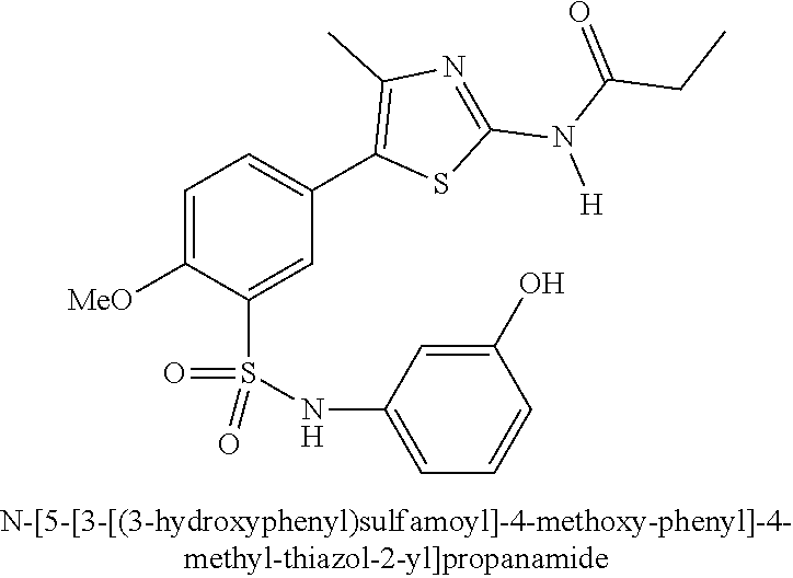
C1=C([OMe])C(S(NC2=CC=CC(O)=C2)(=O)=O)=CC(C2=C(C)N=C(N(C(=O)CC)[H])S2)=C1
